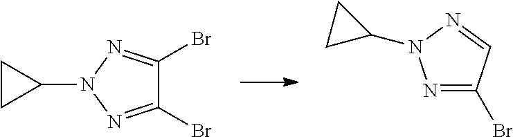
C1(Br)=NN(C2CC2)N=C1Br.N1=C(Br)C=NN1C1CC1
